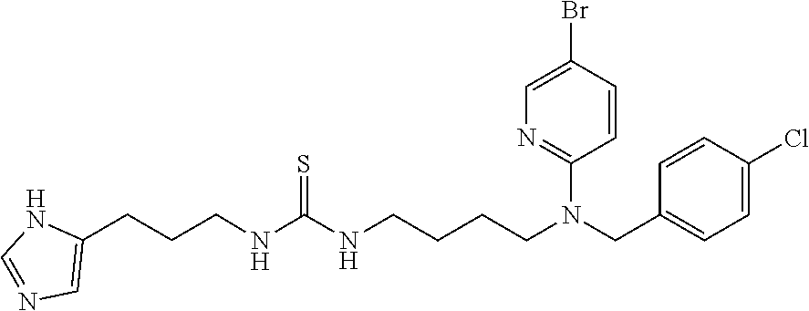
C1=CC(N(CC2=CC=C(Cl)C=C2)CCCCNC(NCCCC2=CN=CN2)=S)=NC=C1Br
